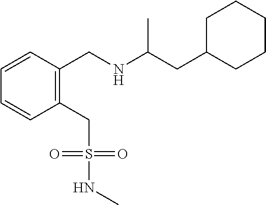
C1=CC(CNC(CC2CCCCC2)C)=C(CS(=O)(=O)NC)C=C1
